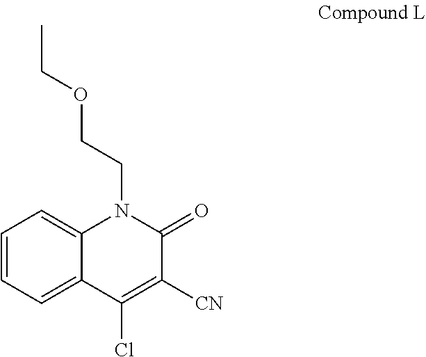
C(CN1C2=CC=CC=C2C(Cl)=C([CN])C1=O)OCC
